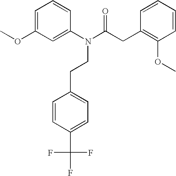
C1(N(C(CC2=C(OC)C=CC=C2)=O)CCC2=CC=C(C(F)(F)F)C=C2)=CC(OC)=CC=C1
